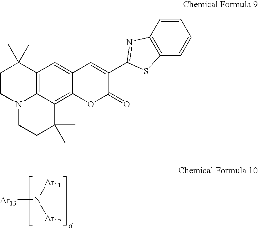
[Ar13]N([Ar11])[Ar12].C12=C(C=CC=C1)SC(C1=CC3=CC4=C5C(=C3OC1=O)C(C)(C)CCN5CCC4(C)C)=N2
